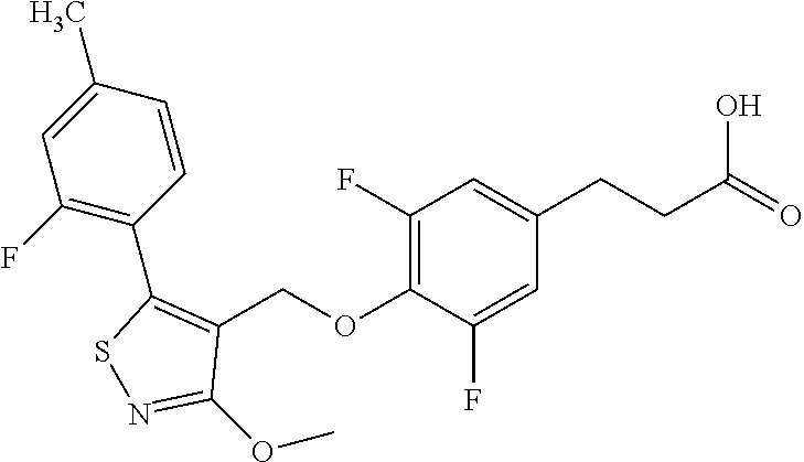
C1(F)=C(OCC2=C(C3=C(F)C=C(C)C=C3)SN=C2OC)C(F)=CC(CCC(=O)O)=C1
